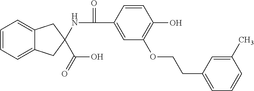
C12=CC=CC=C1CC(C(O)=O)(NC(=O)C1=CC(OCCC3=CC=CC(C)=C3)=C(O)C=C1)C2
